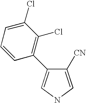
C1(C2=C(Cl)C(Cl)=CC=C2)=CNC=C1[CN]
